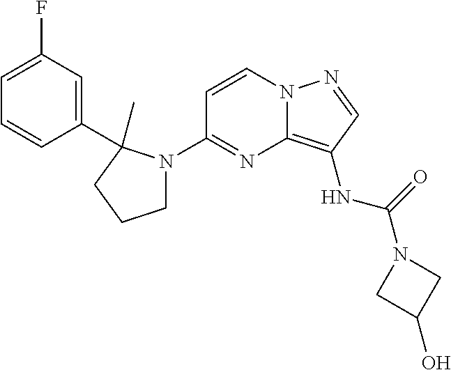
C1=CN2C(=C(NC(N3CC(O)C3)=O)C=N2)N=C1N1CCCC1(C)C1=CC(F)=CC=C1
